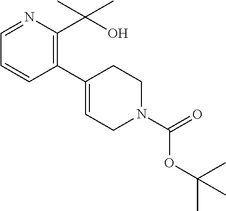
C1=NC(C(O)(C)C)=C(C2=CCN(C(=O)OC(C)(C)C)CC2)C=C1
